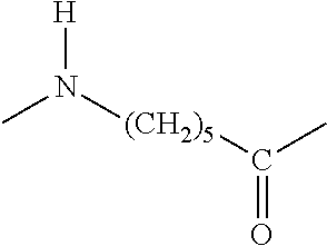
CN([(CH2)5]C(C)=O)[H]
